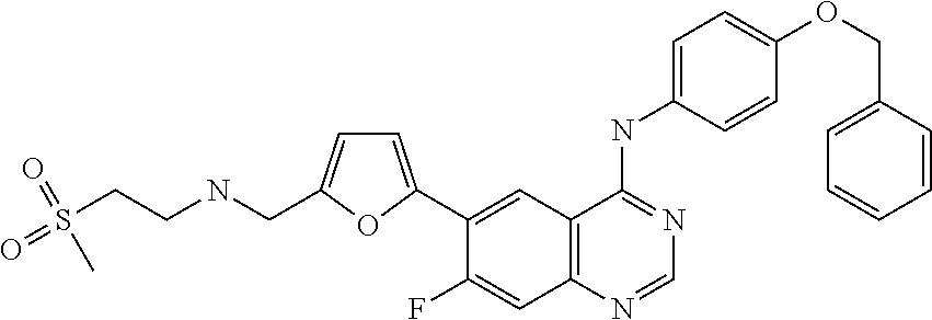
C1=C(C2=CC3=C(C=C2F)N=CN=C3NC2=CC=C(OCC3=CC=CC=C3)C=C2)OC(CNCCS(=O)(=O)C)=C1
